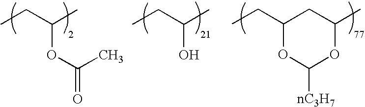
CCC(C)OC(C)=O.CCC(C)O.CCC1CC(C)OC([nC3H7])O1
